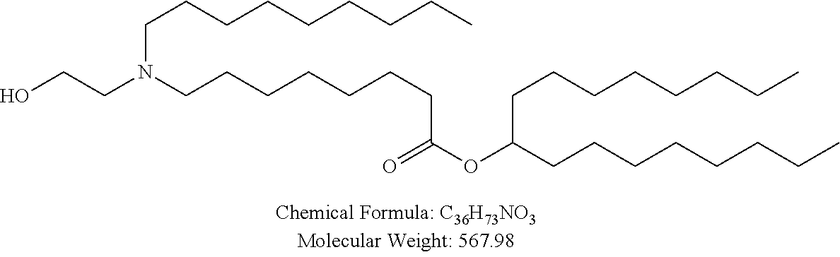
N(CCCCCCCC(OC(CCCCCCCC)CCCCCCCC)=O)(CCO)CCCCCCCCC
